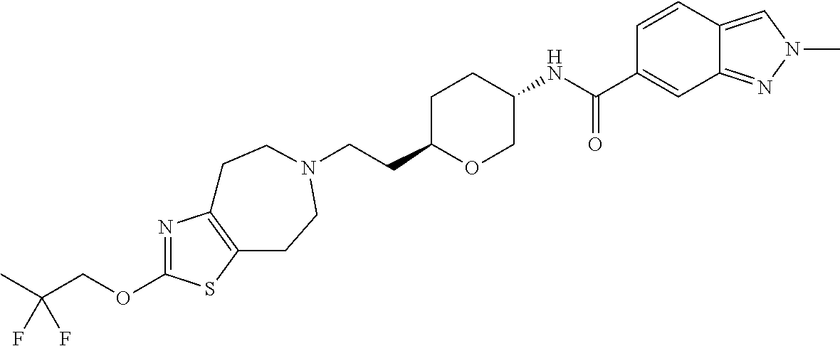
N1=C(OCC(F)(F)C)SC2=C1CCN(CCC1OCC(NC(C3=CC4=NN(C)C=C4C=C3)=O)CC1)CC2
